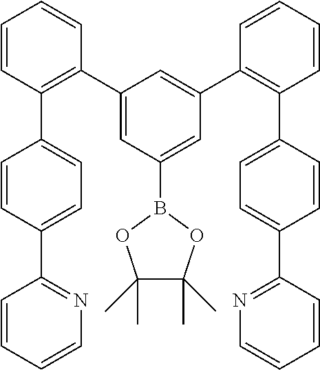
C1=CC=CN=C1C1=CC=C(C2=C(C3=CC(B4OC(C)(C)C(C)(C)O4)=CC(C4=C(C5=CC=C(C6=NC=CC=C6)C=C5)C=CC=C4)=C3)C=CC=C2)C=C1
